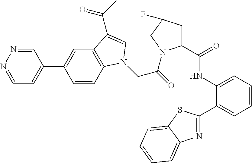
C1=NN=CC(C2=CC3=C(C=C2)N(CC(=O)N2C(C(=O)NC4=CC=CC=C4C4=NC5=CC=CC=C5S4)CC(F)C2)C=C3C(C)=O)=C1
